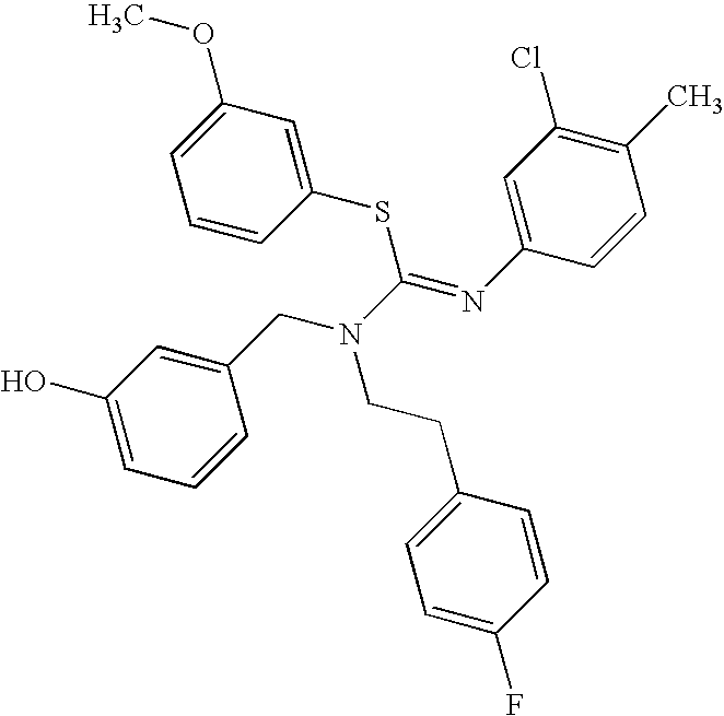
C1(O)=CC=CC(CN(C(=NC2=CC(Cl)=C(C)C=C2)SC2=CC(OC)=CC=C2)CCC2=CC=C(F)C=C2)=C1
